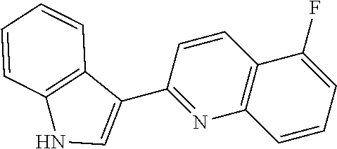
C1=CC(C2=CNC3=C2C=CC=C3)=NC2=C1C(F)=CC=C2
